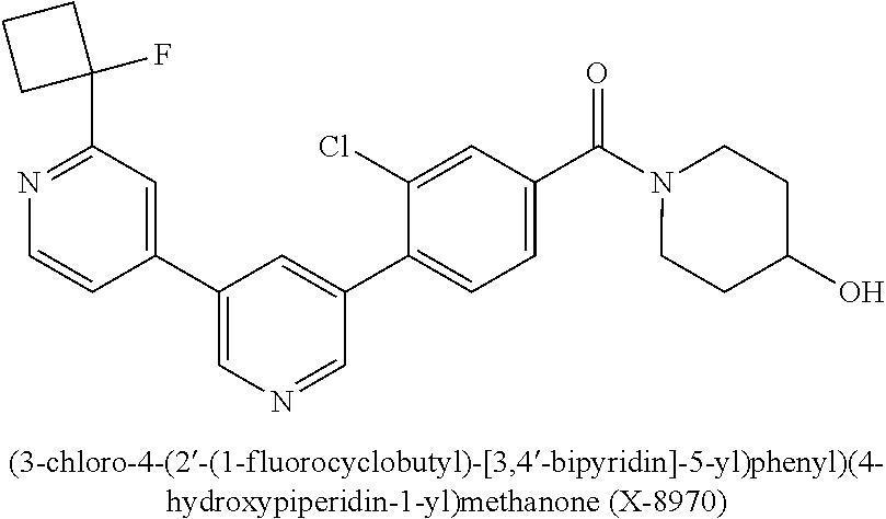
C1(C2=CN=CC(C3=CC=C(C(N4CCC(O)CC4)=O)C=C3Cl)=C2)=CC(C2(F)CCC2)=NC=C1
